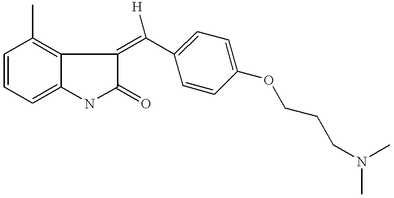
C1=CC=C2C(=C1C)C(=C(C1=CC=C(OCCCN(C)C)C=C1)[H])C(=O)N2
